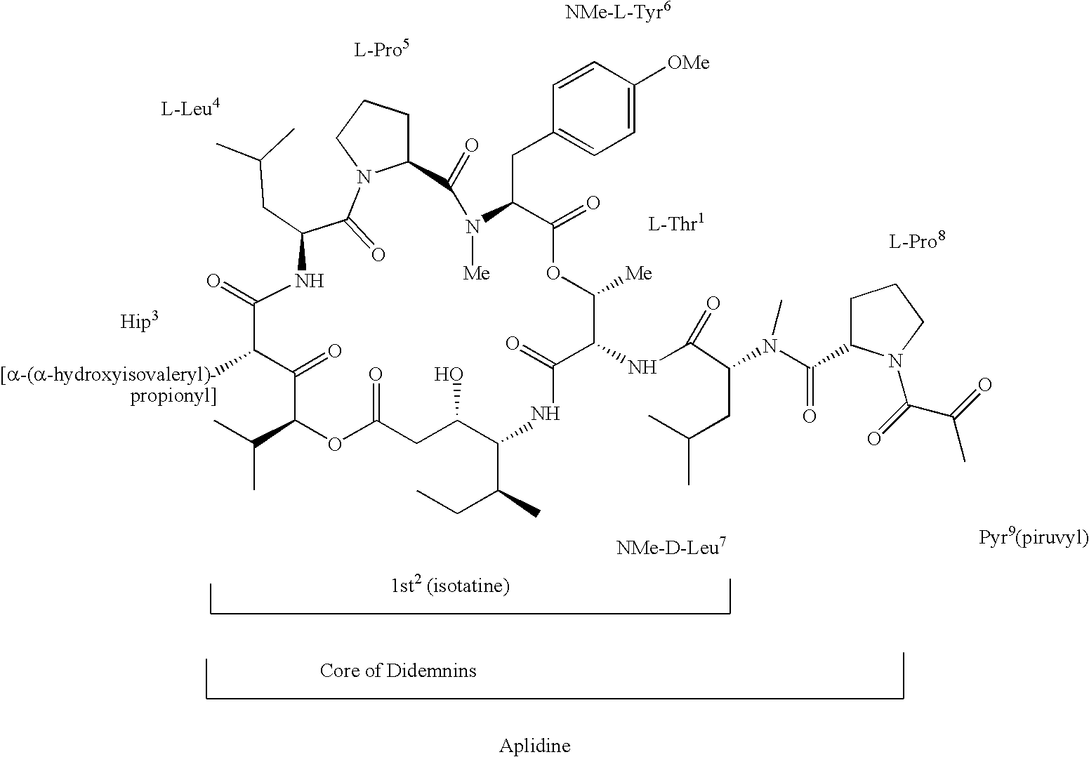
C1=C([OMe])C=CC(CC2C(=O)OC([Me])C(NC(C(N(C(=O)C3CCCN3C(C(=O)C)=O)C)CC(C)C)=O)C(=O)NC(C(CC)C)C(O)CC(=O)OC(C(C)C)C(=O)C([[a-(a-hydroxyisovaleryl)-propionyl]])C(=O)NC(CC(C)C)C(=O)N3C(CCC3)C(=O)N2[Me])=C1.[NMe-L-Tyr6]
